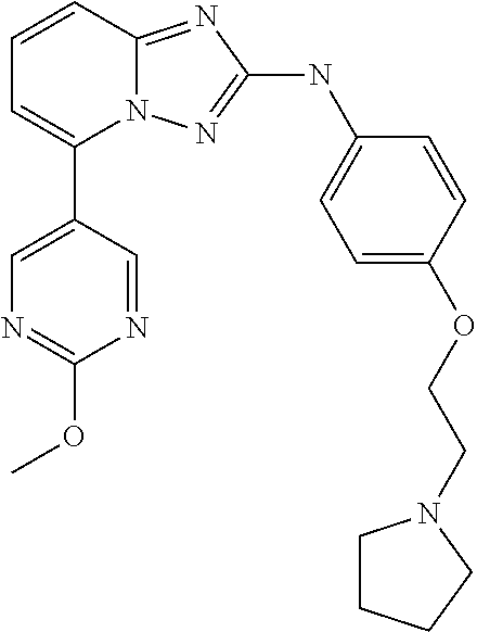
C1=CC2=NC(NC3=CC=C(OCCN4CCCC4)C=C3)=NN2C(C2=CN=C(OC)N=C2)=C1
